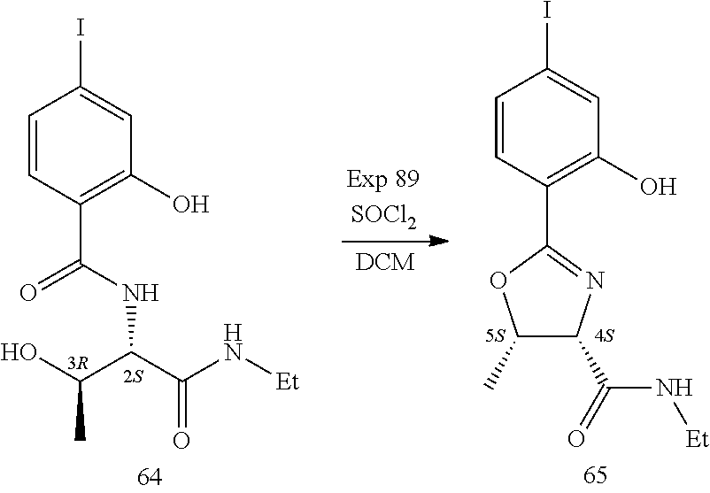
C1=CC(C(NC(C(N[Et])=O)C(O)C)=O)=C(O)C=C1I.C1=CC(C2=NC(C(=O)N[Et])C(C)O2)=C(O)C=C1I
